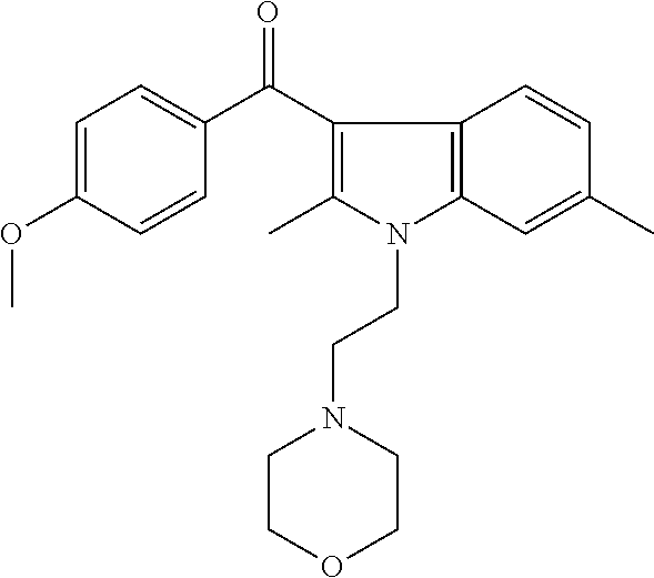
C1=C(OC)C=CC(C(C2=C(C)N(CCN3CCOCC3)C3=C2C=CC(C)=C3)=O)=C1
